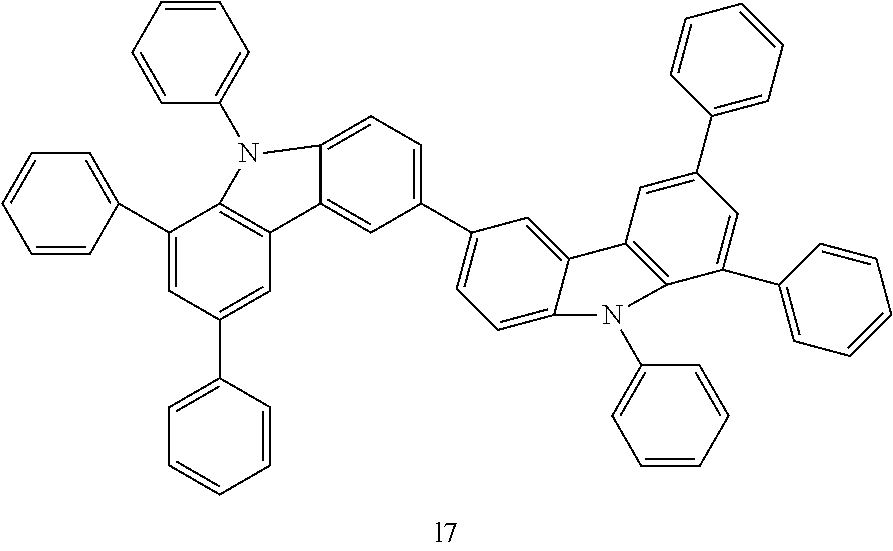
C1(C2=CC=CC=C2)=CC(C2=CC=CC=C2)=CC2=C1N(C1=CC=CC=C1)C1=CC=C(C3=CC=C4C(=C3)C3=C(N4C4=CC=CC=C4)C(C4=CC=CC=C4)=CC(C4=CC=CC=C4)=C3)C=C21
